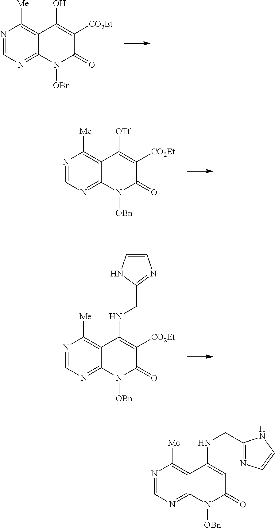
N1=CN=C2C(=C1[Me])C(O)=C([CO2Et])C(=O)N2[OBn].N1=CN=C2C(=C1[Me])C([OTf])=C([CO2Et])C(=O)N2[OBn].N1=CN=C2C(=C1[Me])C(NCC1=NC=CN1)=C([CO2Et])C(=O)N2[OBn].N1=CN=C2C(=C1[Me])C(NCC1=NC=CN1)=CC(=O)N2[OBn]
